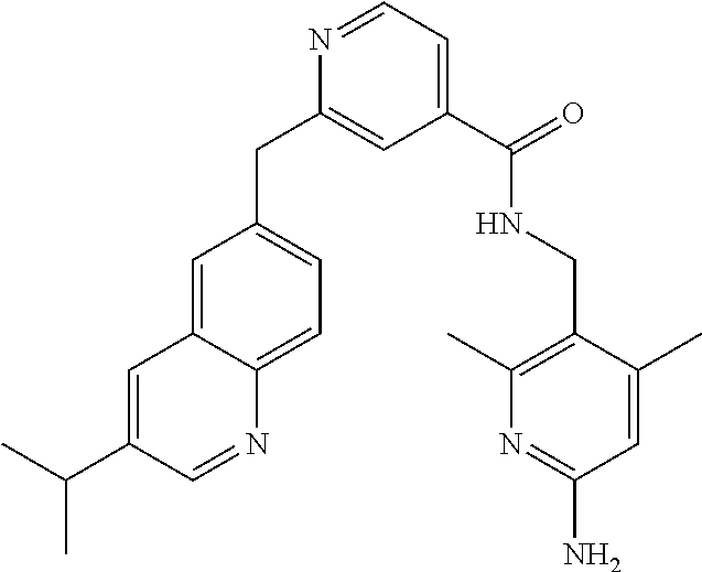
C1(C(NCC2=C(C)N=C(N)C=C2C)=O)=CC=NC(CC2=CC=C3C(=C2)C=C(C(C)C)C=N3)=C1
